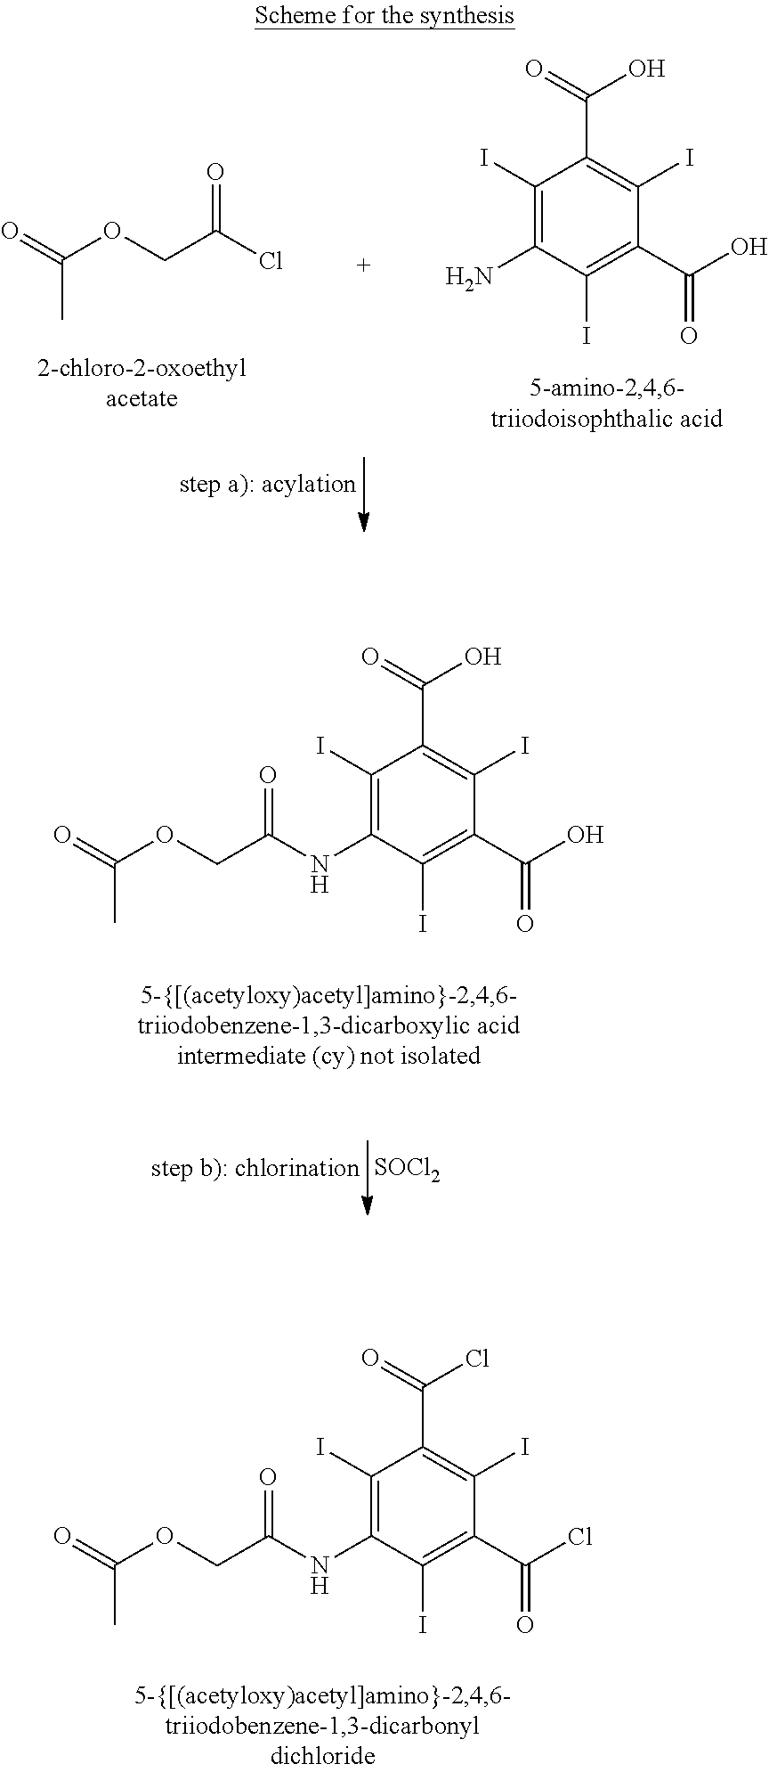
C1(I)=C(N)C(I)=C(C(O)=O)C(I)=C1C(=O)O.O=C(OCC(Cl)=O)C.[SOCl2].C1(I)=C(NC(COC(=O)C)=O)C(I)=C(C(O)=O)C(I)=C1C(=O)O.C1(I)=C(NC(COC(=O)C)=O)C(I)=C(C(Cl)=O)C(I)=C1C(=O)Cl
